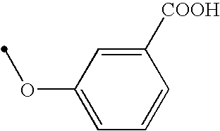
C1([COOH])=CC(OC)=CC=C1
